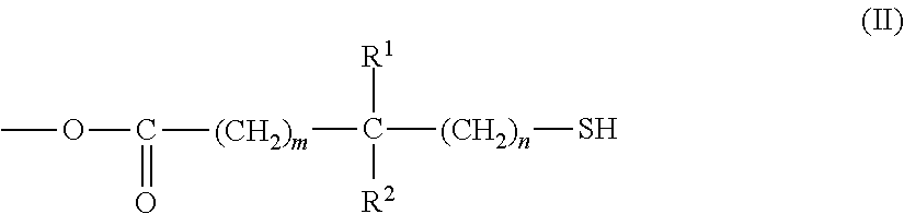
[R1]C([(CH2)m]C(OC)=O)([(CH2)n]S)[R2]
